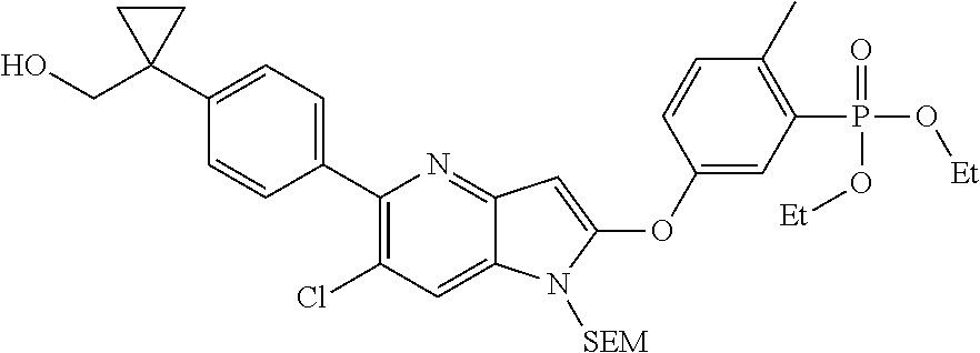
C1(C2(CO)CC2)=CC=C(C2=C(Cl)C=C3C(=N2)C=C(OC2=CC(P(O[Et])(=O)O[Et])=C(C)C=C2)N3[SEM])C=C1
